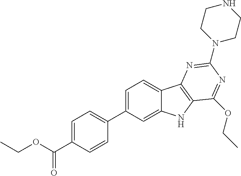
C1=C(C(OCC)=O)C=CC(C2=CC=C3C(=C2)NC2=C3N=C(N3CCNCC3)N=C2OCC)=C1
